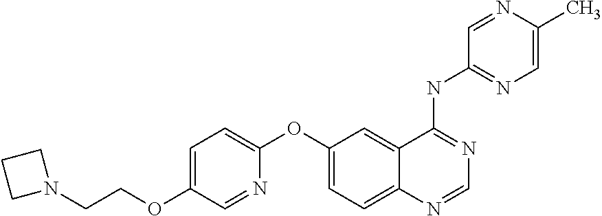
N1(CCOC2=CC=C(OC3=CC=C4C(=C3)C(NC3=NC=C(C)N=C3)=NC=N4)N=C2)CCC1
